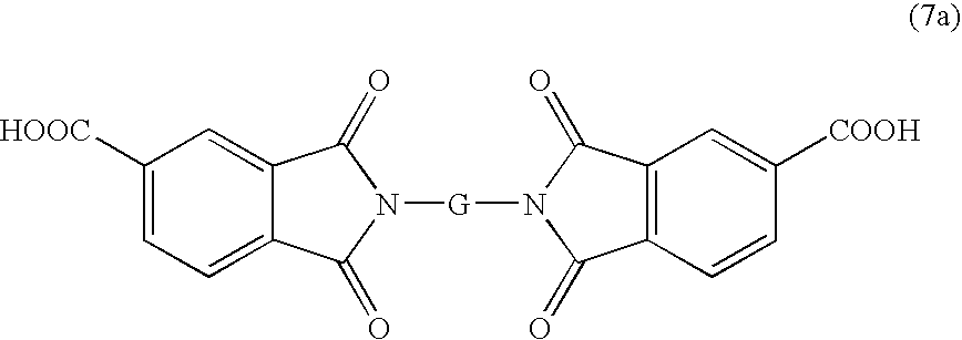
C1([HOOC])=CC=C2C(=C1)C(=O)N([G]N1C(=O)C3=C(C1=O)C=C([COOH])C=C3)C2=O
